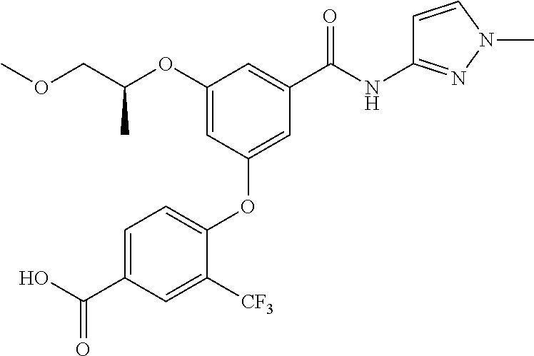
C1=C([CF3])C(OC2=CC(C(NC3=NN(C)C=C3)=O)=CC(OC(COC)C)=C2)=CC=C1C(O)=O
